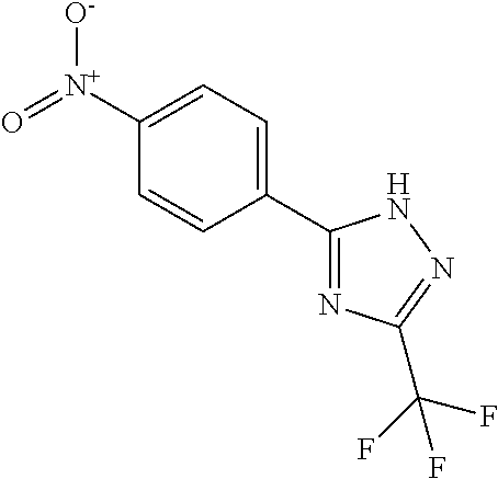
C1=CC(C2=NC(C(F)(F)F)=NN2)=CC=C1[N+](=O)[O-]
